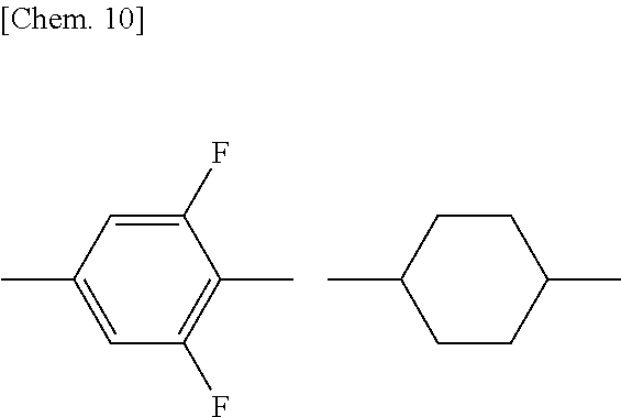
C1(F)=CC(C)=CC(F)=C1C.C1CC(C)CCC1C
